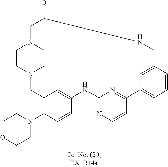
C12=C(N3CCOCC3)C=CC(=C1)NC1=NC=CC(=N1)C1=CC=CC(=C1)CNC(=O)CN1CCN(C2)CC1
